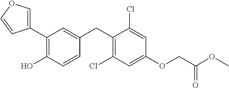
C1(C2=C(O)C=CC(CC3=C(Cl)C=C(OCC(OC)=O)C=C3Cl)=C2)=COC=C1
